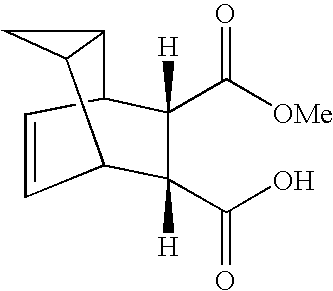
C1=CC2C([H])(C([OMe])=O)C([H])(C(O)=O)C1C1C2C1
